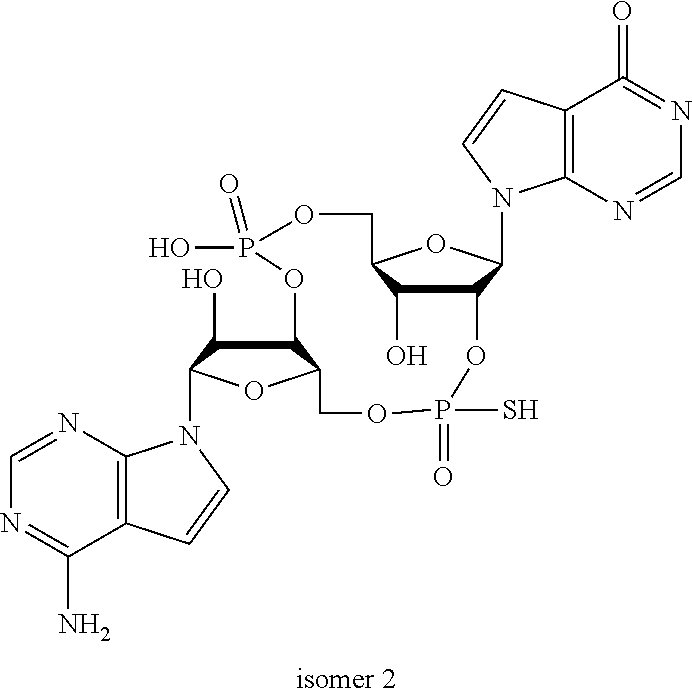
C12=C(N=CN=C1N)N(C1C(O)C3C(O1)COP(S)(=O)OC1C(N4C5=C(C(=O)=NC=N5)C=C4)OC(COP(=O)(O)O3)C1O)C=C2
